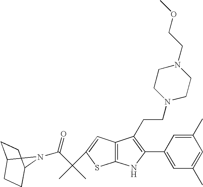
C12=C(C=C(C(C)(C(=O)N3C4CCC3CC4)C)S1)C(CCN1CCN(CCOC)CC1)=C(C1=CC(C)=CC(C)=C1)N2
